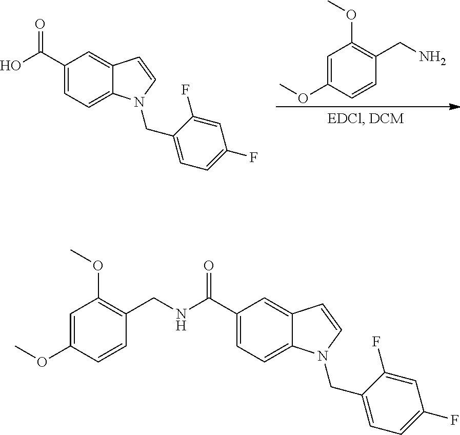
C1(C(O)=O)=CC=C2C(=C1)C=CN2CC1=CC=C(F)C=C1F.C1=C(OC)C=CC(CN)=C1OC.C1(C(NCC2=C(OC)C=C(OC)C=C2)=O)=CC=C2C(=C1)C=CN2CC1=CC=C(F)C=C1F
